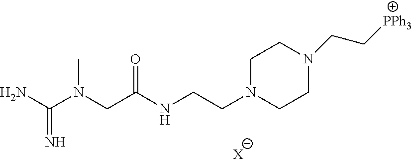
CN(CC(NCCN1CCN(CC[PPh3])CC1)=O)C(N)=N.[X]
